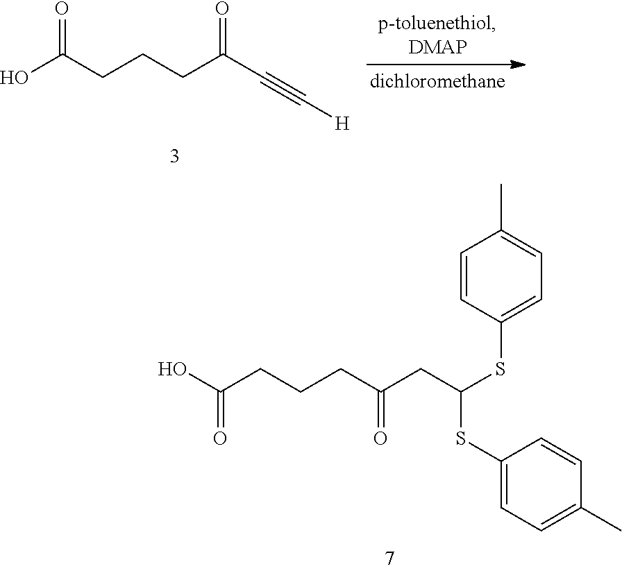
OC(CCCC(C#C[H])=O)=O.OC(CCCC(CC(SC1=CC=C(C)C=C1)SC1=CC=C(C)C=C1)=O)=O
